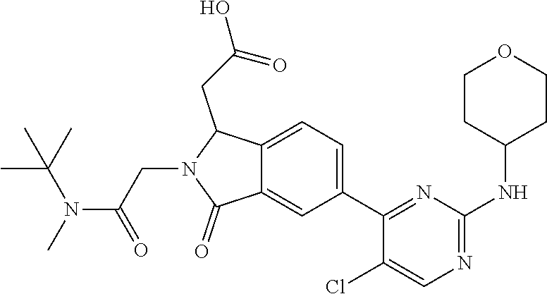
C12=CC=C(C3=NC(NC4CCOCC4)=NC=C3Cl)C=C1C(=O)N(CC(N(C(C)(C)C)C)=O)C2CC(O)=O
